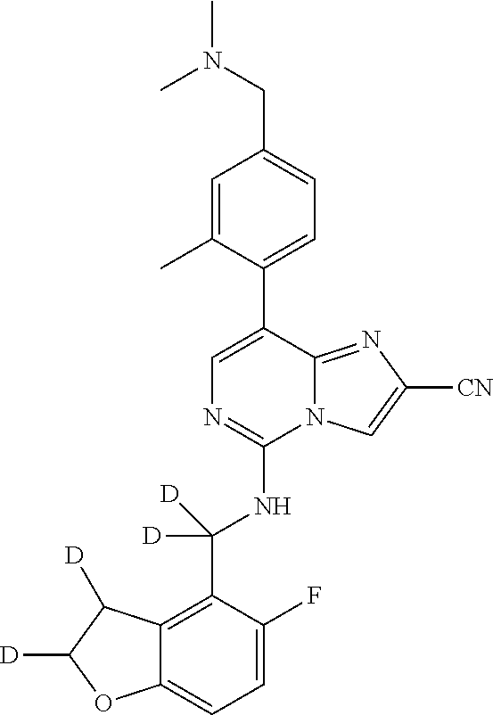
C12=CC=C(F)C(C(NC3=NC=C(C4=CC=C(CN(C)C)C=C4C)C4=NC([CN])=CN34)([D])[D])=C1C([D])C([D])O2
